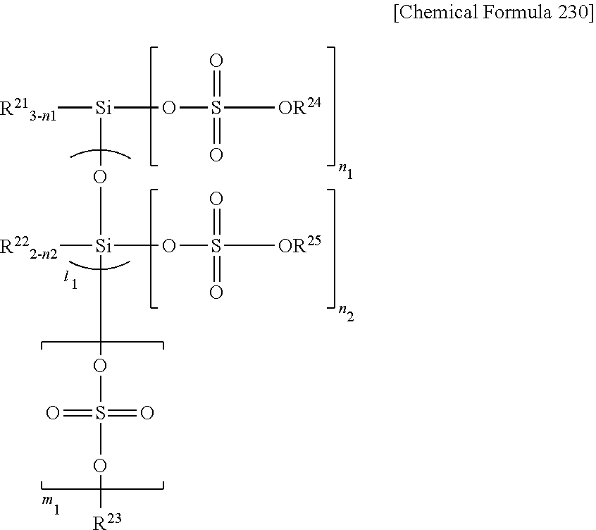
[R213-n1][Si](O[Si](OS(=O)(=O)O[R23])([R222-n2])OS(=O)(=O)[OR25])OS([OR24])(=O)=O
